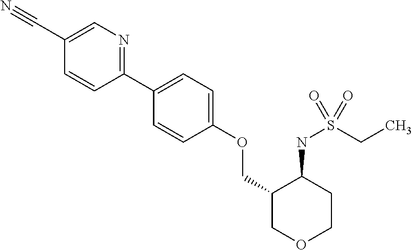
C1(C2=CC=C(OCC3COCCC3NS(CC)(=O)=O)C=C2)=NC=C(C#N)C=C1
